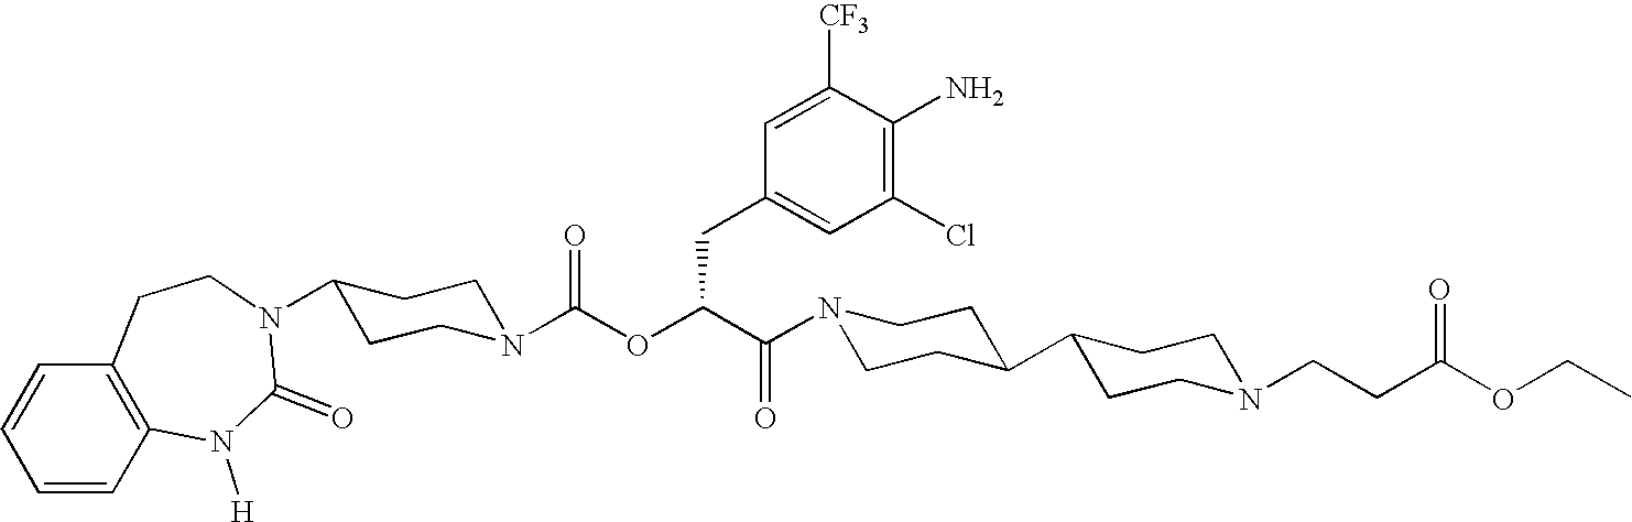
C1=CC2=C(C=C1)CCN(C1CCN(C(OC(C(N3CCC(C4CCN(CCC(OCC)=O)CC4)CC3)=O)CC3=CC(Cl)=C(N)C([CF3])=C3)=O)CC1)C(=O)N2[H]
